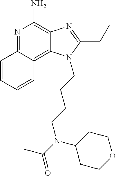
N1=C2C(=C3C(=C1N)N=C(CC)N3CCCCN(C(=O)C)C1CCOCC1)C=CC=C2
